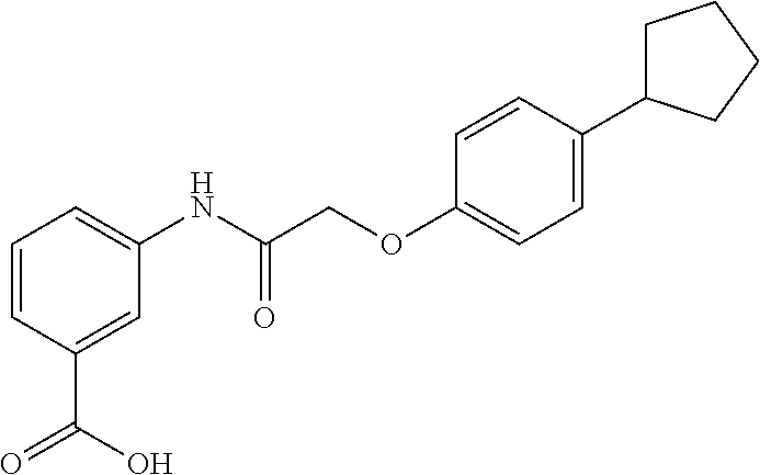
C1=CC(C(O)=O)=CC(NC(COC2=CC=C(C3CCCC3)C=C2)=O)=C1
